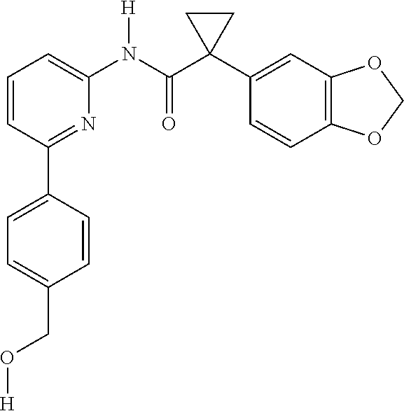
C1=CC(C2=CC=C(CO[H])C=C2)=NC(N(C(C2(C3=CC4=C(C=C3)OCO4)CC2)=O)[H])=C1
